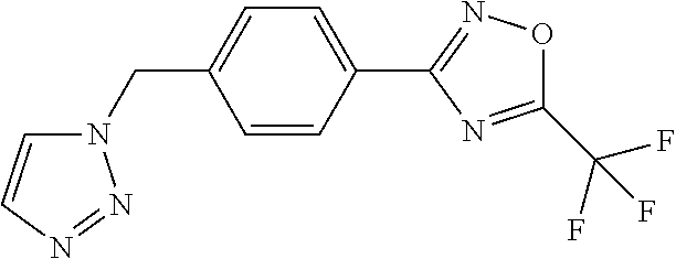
N1(CC2=CC=C(C3=NOC(C(F)(F)F)=N3)C=C2)C=CN=N1
